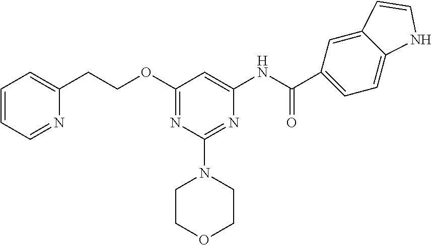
C(NC1=CC(OCCC2=CC=CC=N2)=NC(N2CCOCC2)=N1)(=O)C1=CC=C2C(=C1)C=CN2
